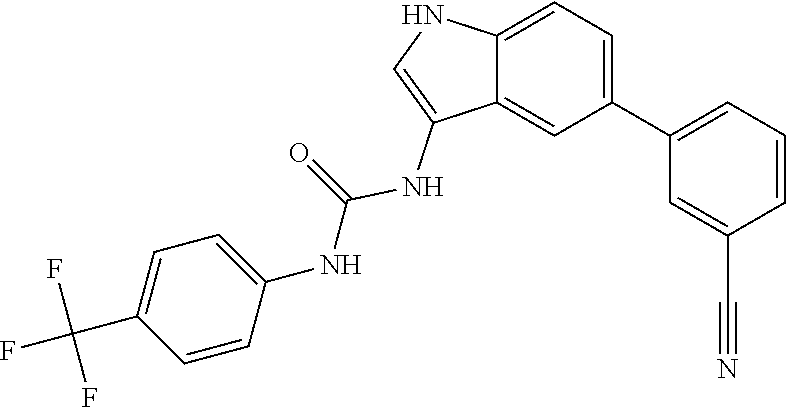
N(C1=CC=C(C(F)(F)F)C=C1)C(=O)NC1=CNC2=CC=C(C3=CC=CC(C#N)=C3)C=C12
